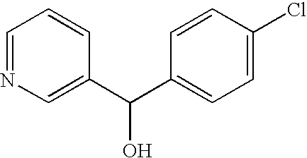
C1=NC=C(C(C2=CC=C(Cl)C=C2)O)C=C1
